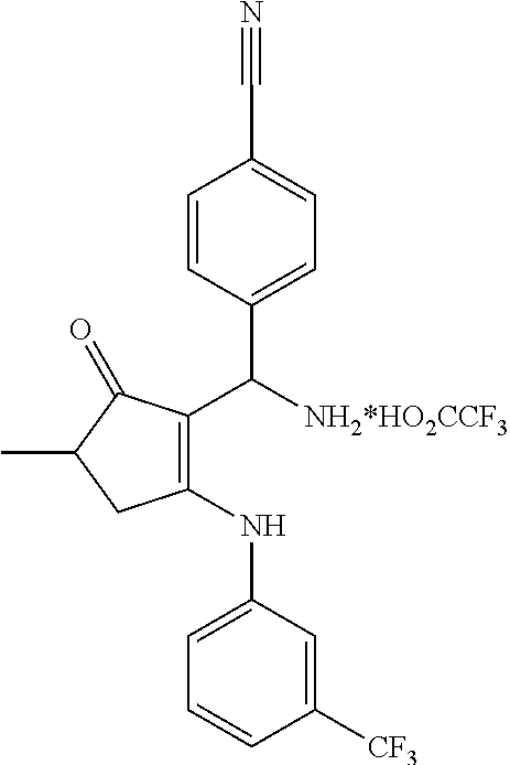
C1(C([NH2*HO2CCF3])C2=CC=C(C#N)C=C2)=C(NC2=CC=CC([CF3])=C2)CC(C)C1=O
